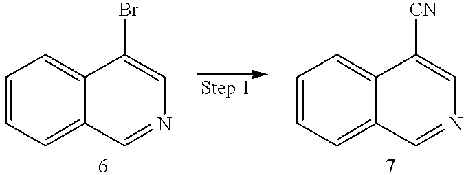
C1=CC=C2C(=C1)C(Br)=CN=C2.C1=CC=C2C(=C1)C([CN])=CN=C2
